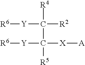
[Y](C([R4])([R2])C([R5])([Y][R6])[X][A])[R6]
